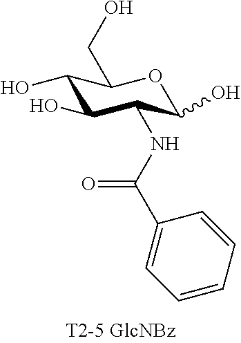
C1(O)C(O)C(NC(C2=CC=CC=C2)=O)C(O)OC1CO
